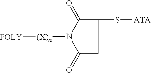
C1(S[ATA])C(=O)N([(X)a][POLY])C(=O)C1
